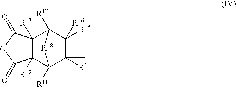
C12([R12])C([R13])(C(=O)OC1=O)C1([R17])C([R15])([R16])C(C)([R14])C2([R11])[R18]1
